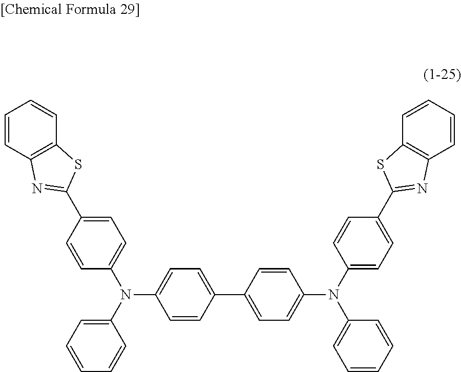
C1=CC2=C(C=C1)SC(C1=CC=C(N(C3=CC=CC=C3)C3=CC=C(C4=CC=C(N(C5=CC=C(C6=NC7=C(S6)C=CC=C7)C=C5)C5=CC=CC=C5)C=C4)C=C3)C=C1)=N2
